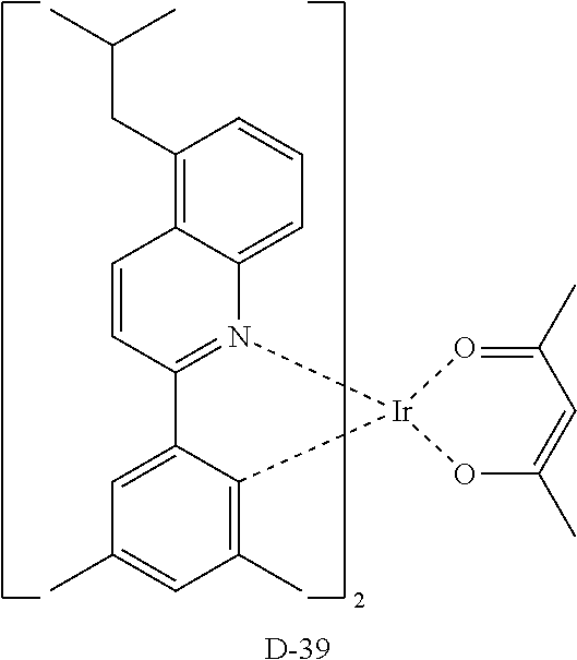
C1(CC(C)C)=C2C(=CC=C1)N1=C(C=C2)C2=CC(C)=CC(C)=C2[Ir]12OC(C)=CC(C)=O2.[D]
